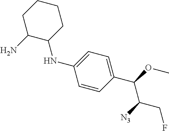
N(C1=CC=C(C(OC)C([N3])CF)C=C1)C1CCCCC1N
